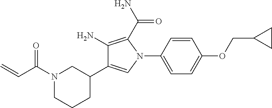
N1(C(C=C)=O)CCCC(C2=CN(C3=CC=C(OCC4CC4)C=C3)C(C(=O)N)=C2N)C1
